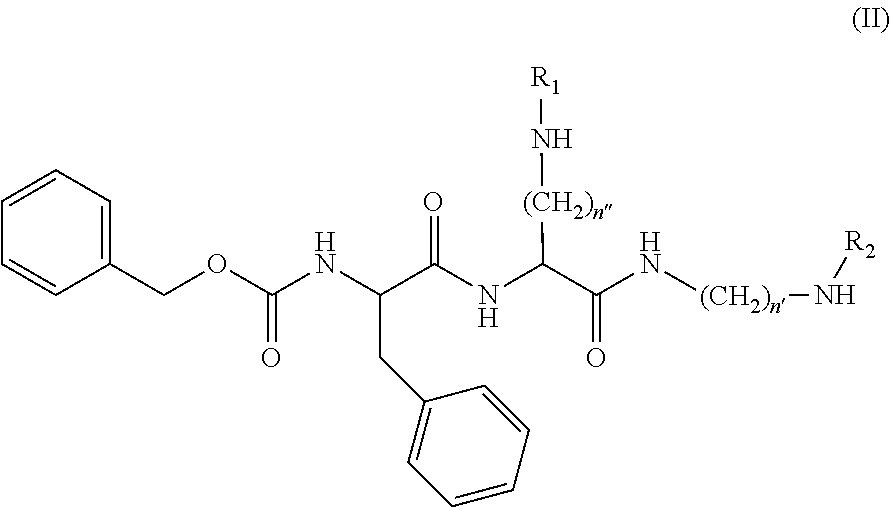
C1(COC(NC(C(NC(C(N[(CH2)n]N[R2])=O)[(CH2)n]N[R1])=O)CC2=CC=CC=C2)=O)=CC=CC=C1
